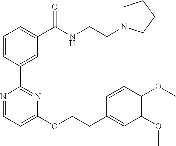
C1=CC(C2=NC(OCCC3=CC(OC)=C(OC)C=C3)=CC=N2)=CC(C(NCCN2CCCC2)=O)=C1
